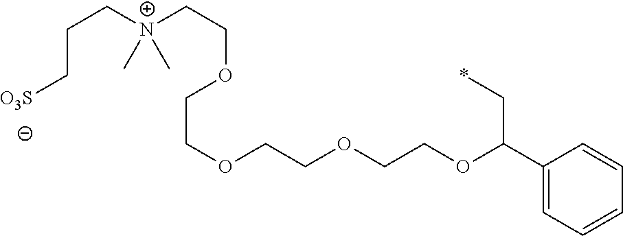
C(C[O3S])C[N+](CCOCCOCCOCCOC(C1=CC=CC=C1)C*)(C)C
